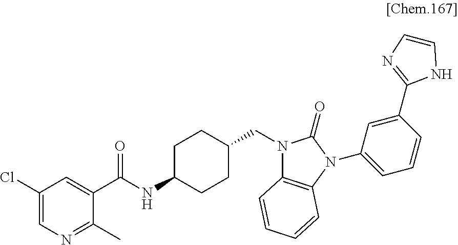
C1(Cl)=CN=C(C)C(C(NC2CCC(CN3C4=C(N(C5=CC=CC(C6=NC=CN6)=C5)C3=O)C=CC=C4)CC2)=O)=C1
